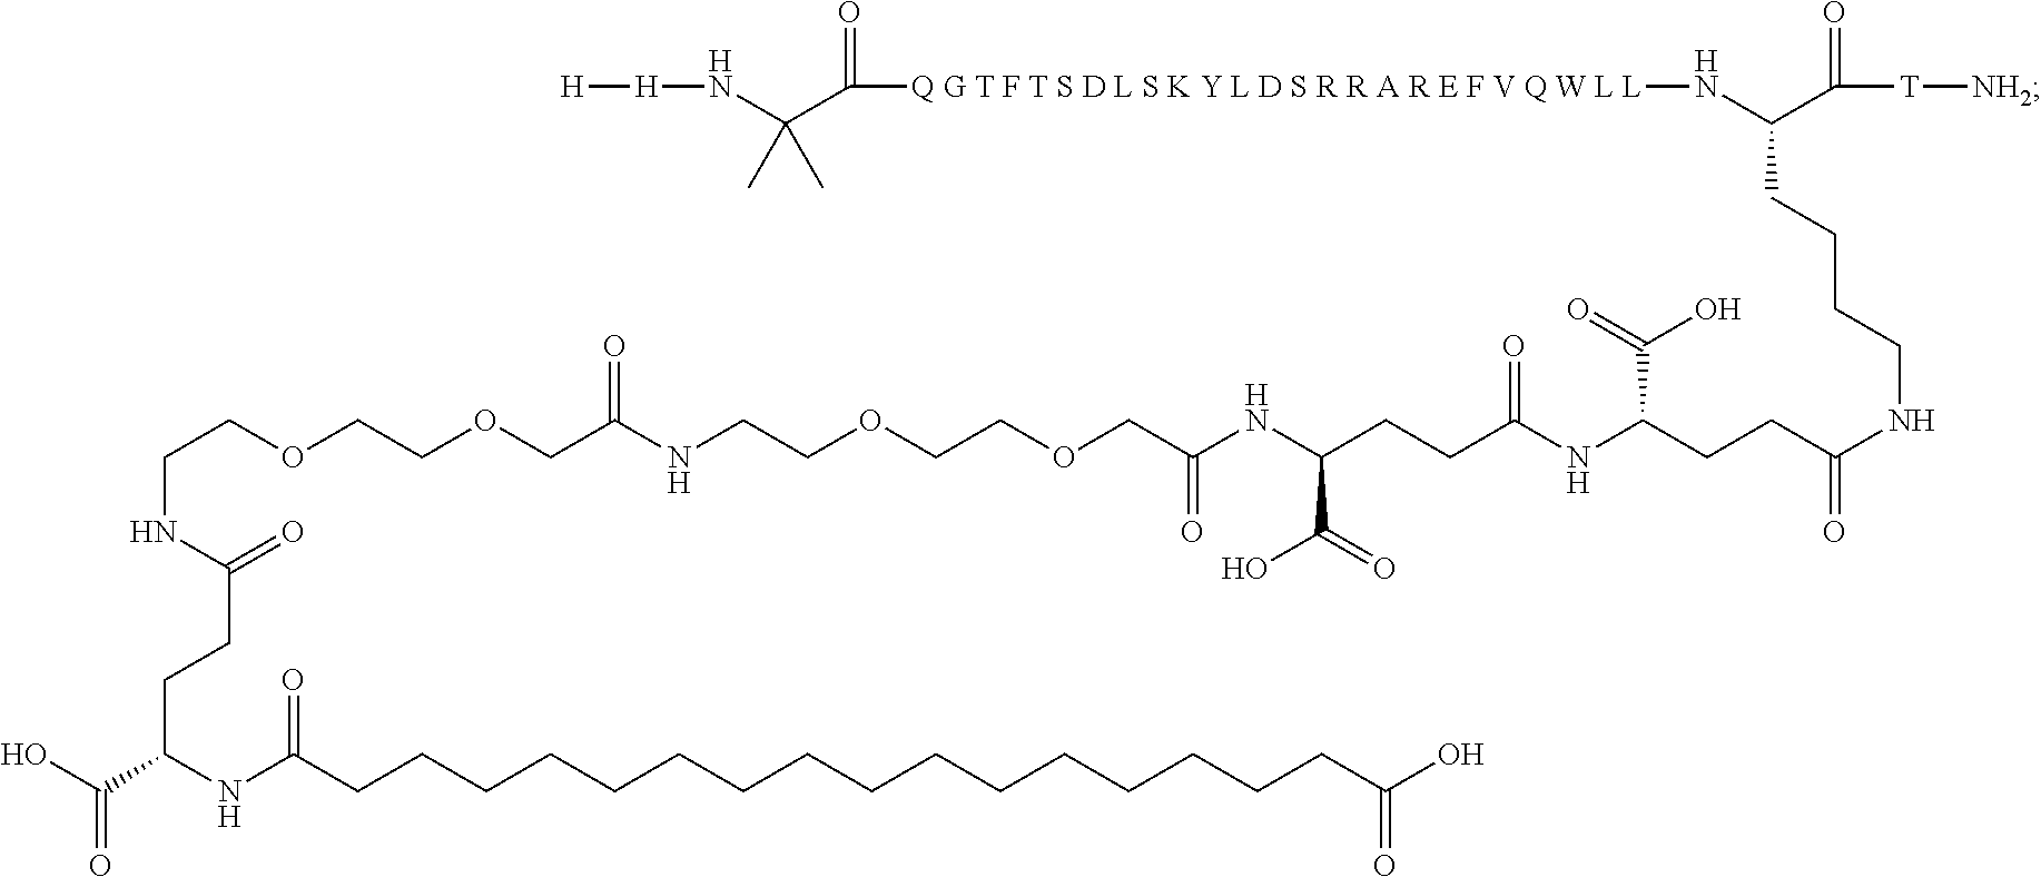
C(C(NC(CCCCCCCCCCCCCCCCC(O)=O)=O)CCC(=O)NCCOCCOCC(NCCOCCOCC(NC(CCC(NC(CCC(NCCCCC(N[Q G T F T S D L S K Y L D S R R A R E F V Q W L L]C(C(N[H][H])(C)C)=O)C([T][NH2])=O)=O)C(=O)O)=O)C(=O)O)=O)=O)(O)=O
